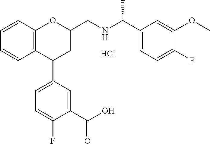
Cl.C12=C(C=CC=C1)OC(CNC(C1=CC=C(F)C(OC)=C1)C)CC2C1=CC=C(F)C(C(O)=O)=C1
